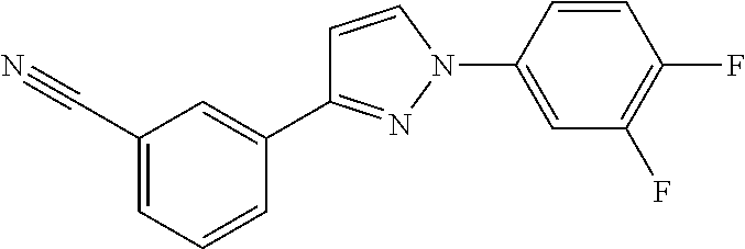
C1=CC(N2N=C(C3=CC(C#N)=CC=C3)C=C2)=CC(F)=C1F
